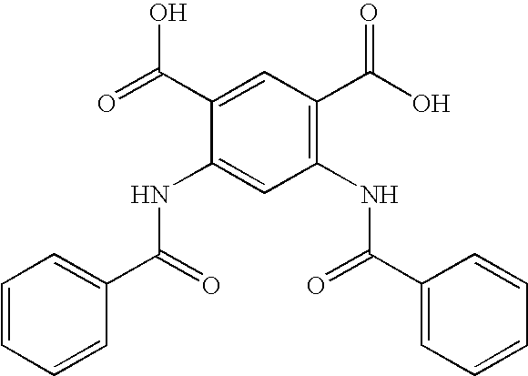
O=C(C1=CC(C(O)=O)=C(NC(C2=CC=CC=C2)=O)C=C1NC(C1=CC=CC=C1)=O)O
